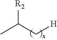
CC(C[H])[R2]
